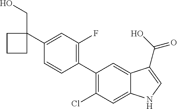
C1(C2(CO)CCC2)=CC(F)=C(C2=C(Cl)C=C3C(=C2)C(C(O)=O)=CN3)C=C1
